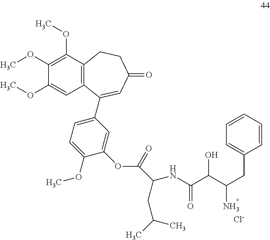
C1(OC)=C(OC)C2=C(C(C3=CC=C(OC)C(OC(=O)C(CC(C)C)NC(C(C(CC4=CC=CC=C4)N)O)=O)=C3)=CC(=O)CC2)C=C1OC.[Cl-]
